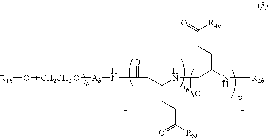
[R1b]O[CH2CH2]O[Ab]NC(=O)CC(NC(=O)C(N[R2b])CCC(=O)[R4b])CCC([R3b])=O
